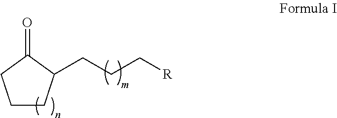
C1CC(CCC[R])C(=O)C1
